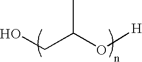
C(C(O[H])C)O
